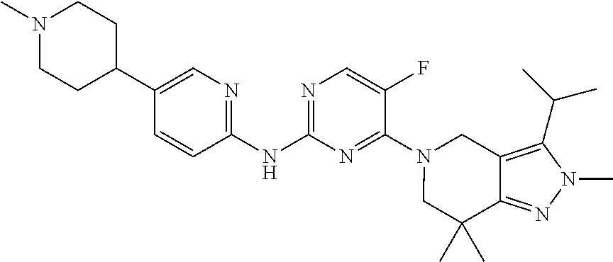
C1(NC2=NC=C(F)C(N3CC4=C(C(C)C)N(C)N=C4C(C)(C)C3)=N2)=NC=C(C2CCN(C)CC2)C=C1
